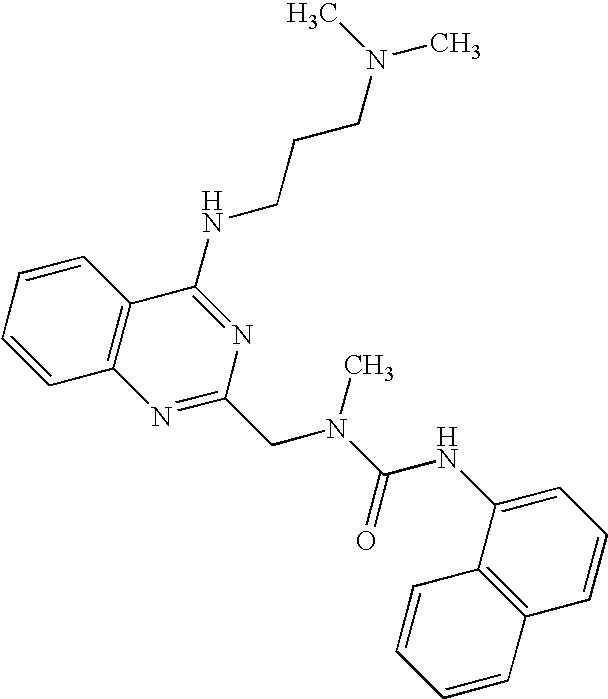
C1=CC=CC2=C1N=C(CN(C(=O)NC1=CC=CC3=C1C=CC=C3)C)N=C2NCCCN(C)C
